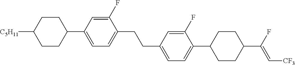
C1CC(C2=CC=C(CCC3=CC=C(C4CCC(C(F)=C[CF3])CC4)C(F)=C3)C(F)=C2)CCC1[C5H11]
